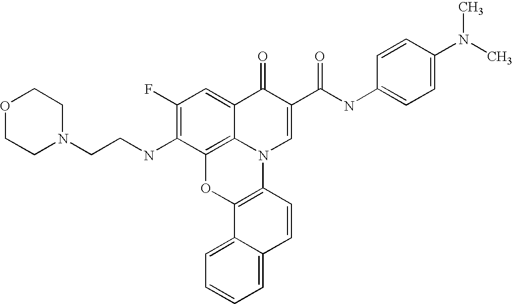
C1(F)=C(NCCN2CCOCC2)C2=C3C(=C1)C(=O)C(C(NC1=CC=C(N(C)C)C=C1)=O)=CN3C1=C(O2)C2=CC=CC=C2C=C1
